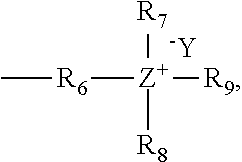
[R6]([Z+]([R9])([R7])[R8])C.[-Y]
